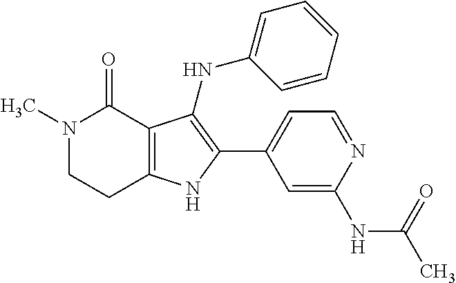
N1(C)CCC2=C(C1=O)C(NC1=CC=CC=C1)=C(C1=CC=NC(NC(C)=O)=C1)N2
